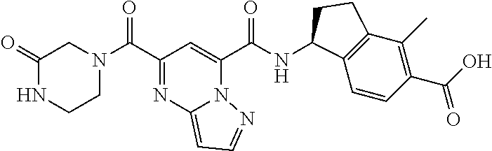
C(C1=NC2=CC=NN2C(C(NC2C3=C(C(C)=C(C(O)=O)C=C3)CC2)=O)=C1)(=O)N1CC(=O)NCC1
